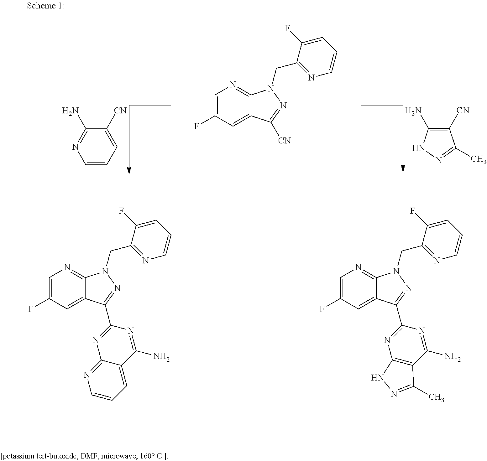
C1=C(F)C=C2C(=N1)N(CC1=NC=CC=C1F)N=C2C1=NC2=NC=CC=C2C(N)=N1.C1=C(F)C=C2C(=N1)N(CC1=NC=CC=C1F)N=C2C1=NC2=C(C(N)=N1)C(C)=NN2.C1=CC=C([CN])C(N)=N1.C1([CN])=C(N)NN=C1C.C1=C(F)C=C2C(=N1)N(CC1=NC=CC=C1F)N=C2[CN]
